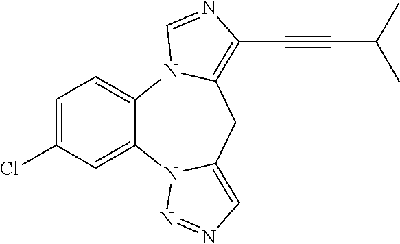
C1=C(Cl)C=C2C(=C1)N1C(=C(C#CC(C)C)N=C1)CC1=CN=NN21
